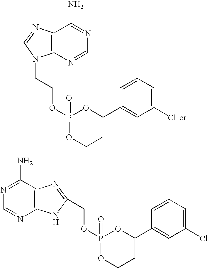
C12=C(N=CN=C1N)N(CCOP1(=O)OCCC(C3=CC(Cl)=CC=C3)O1)C=N2.C12=C(N=CN=C1N)NC(COP1(=O)OCCC(C3=CC(Cl)=CC=C3)O1)=N2
